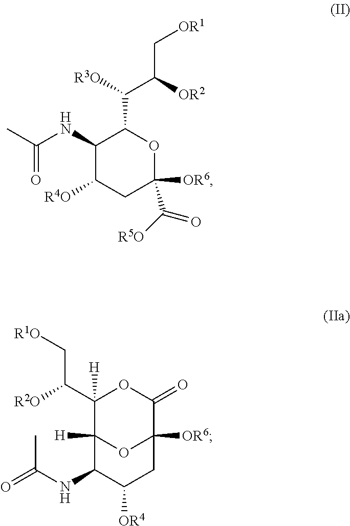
C1(C([R2O])C[R1O])([H])C2([H])OC([OR6])(C(=O)O1)CC([OR4])C2NC(=O)C.C1(NC(C)=O)C([R4O])CC([OR6])(C([R5O])=O)OC1C([R3O])C([OR2])C[OR1]
